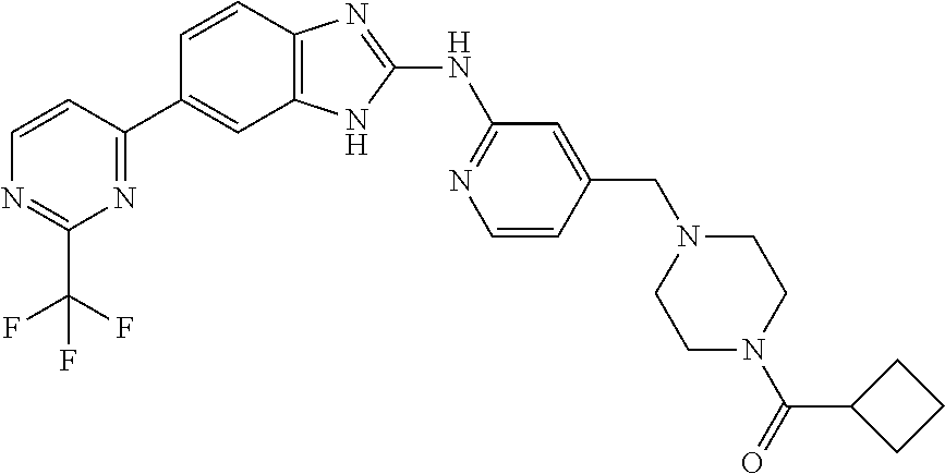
C1=CC(C2=CC3=C(C=C2)N=C(NC2=NC=CC(CN4CCN(C(=O)C5CCC5)CC4)=C2)N3)=NC(C(F)(F)F)=N1
